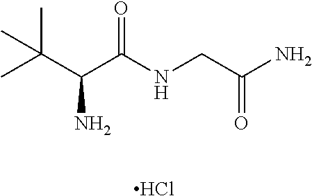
C(C(C(NCC(N)=O)=O)N)(C)(C)C.Cl
